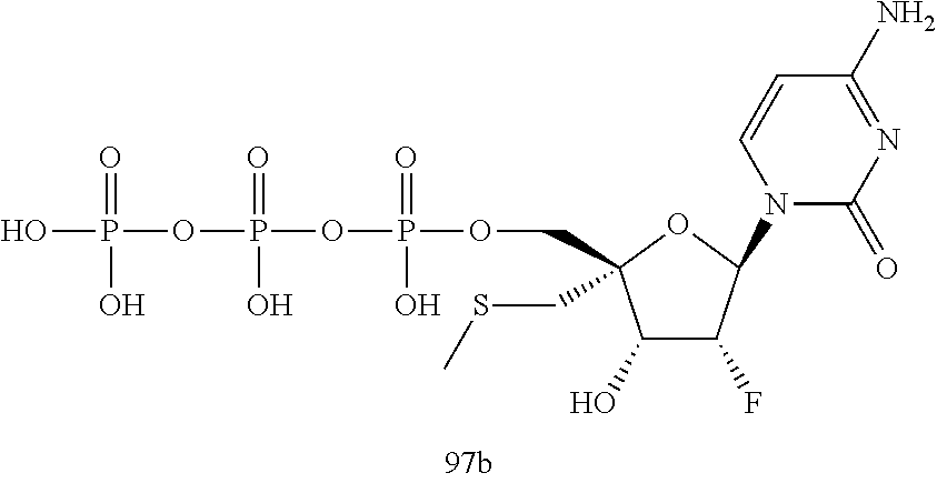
O(P(=O)(O)OCC1(CSC)C(O)C(F)C(N2C(=O)N=C(N)C=C2)O1)P(OP(O)(=O)O)(=O)O
